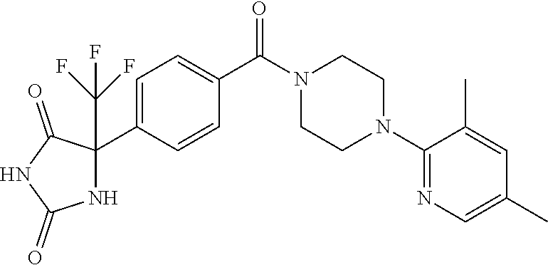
C1=C(C2(C(F)(F)F)NC(=O)NC2=O)C=CC(C(N2CCN(C3=NC=C(C)C=C3C)CC2)=O)=C1
